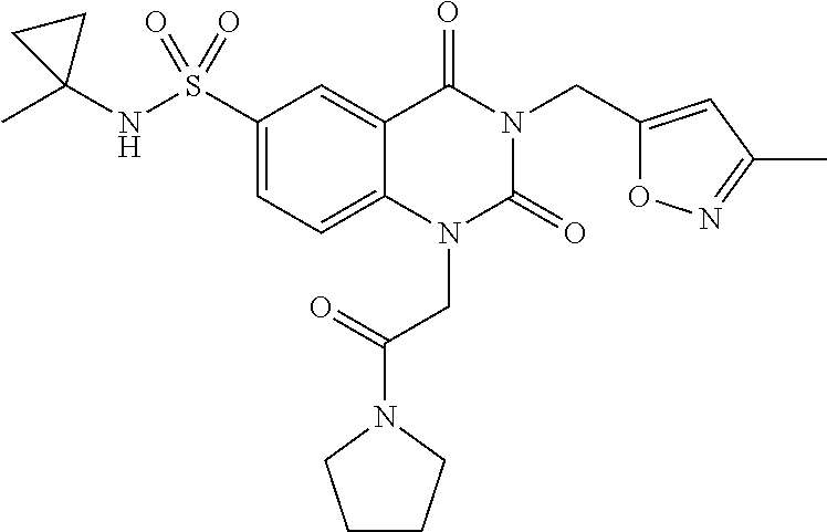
C1(S(NC2(C)CC2)(=O)=O)=CC=C2C(=C1)C(=O)N(CC1=CC(C)=NO1)C(=O)N2CC(N1CCCC1)=O
